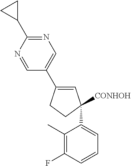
[CONHOH]C1(C2=CC=CC(F)=C2C)C=C(C2=CN=C(C3CC3)N=C2)CC1
